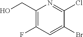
C1(CO)=C(F)C=C(Br)C(Cl)=N1
